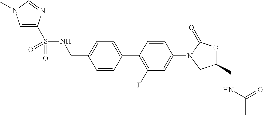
C(C1=CC=C(C2=C(F)C=C(N3C(=O)OC(CNC(=O)C)C3)C=C2)C=C1)NS(=O)(=O)C1=CN(C)C=N1
